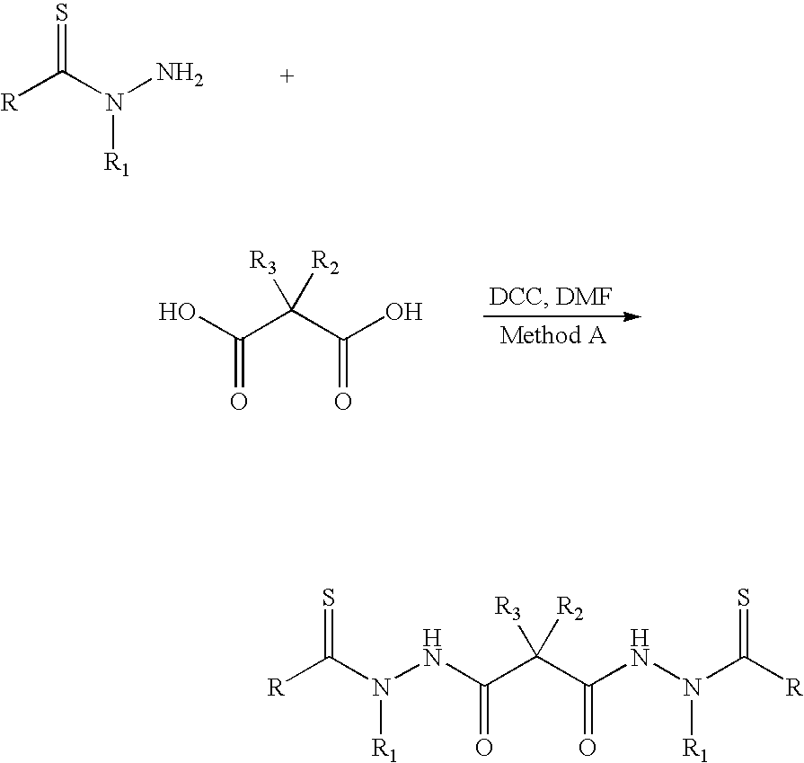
[R]C(N(N)[R1])=S.OC(C(C(O)=O)([R2])[R3])=O.[R]C(N(NC(C(C(NN(C([R])=S)[R1])=O)([R2])[R3])=O)[R1])=S
